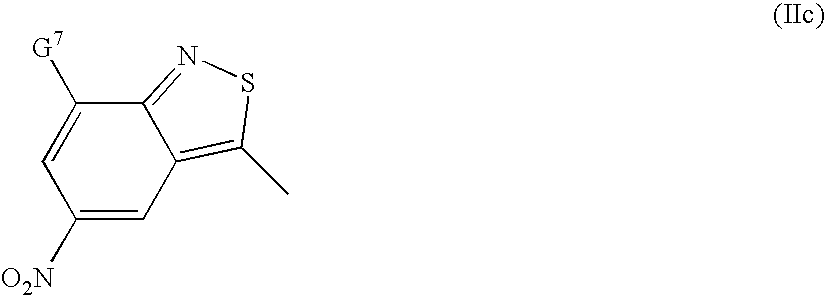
C1([O2N])=CC2=C(C)SN=C2C([G7])=C1
